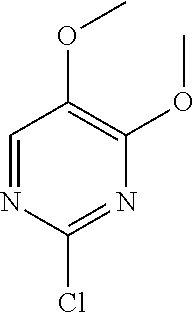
C1=NC(Cl)=NC(OC)=C1OC
